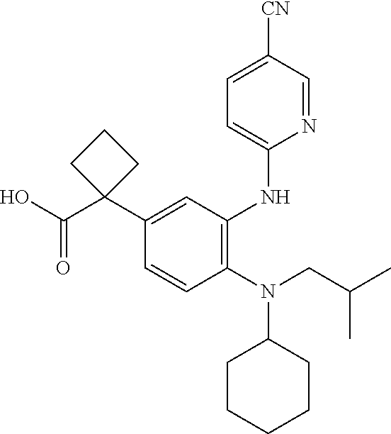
C1(N(CC(C)C)C2CCCCC2)=C(NC2=CC=C([CN])C=N2)C=C(C2(C(O)=O)CCC2)C=C1
